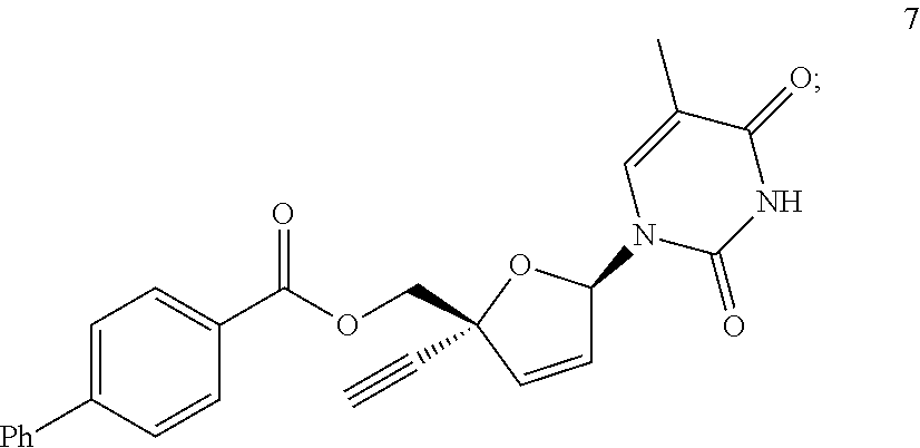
C(C1(C#C)OC(N2C=C(C)C(=O)NC2=O)C=C1)OC(=O)C1=CC=C([Ph])C=C1
